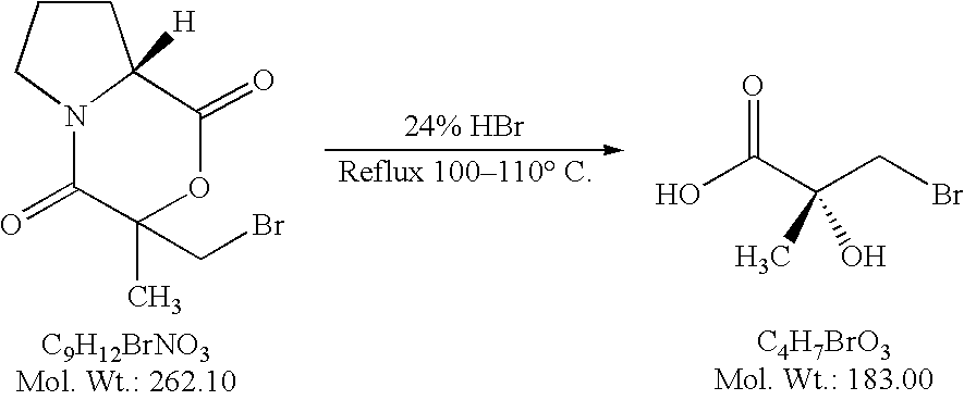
C1CCN2C1([H])C(=O)OC(C)(CBr)C2=O.OC(C(CBr)(O)C)=O
